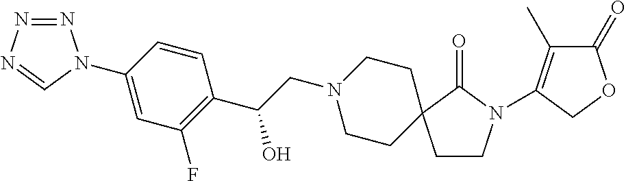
N1=NN=CN1C1=CC(F)=C(C(CN2CCC3(CC2)CCN(C2=C(C)C(=O)OC2)C3=O)O)C=C1
